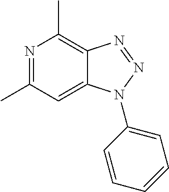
N1=C(C)C=C2C(=C1C)N=NN2C1=CC=CC=C1
